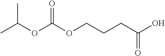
CC(OC(OCCCC(O)=O)=O)C
